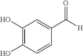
C1(O)=C(O)C=CC(C([H])=O)=C1
